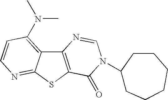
C12=C(SC3=NC=CC(N(C)C)=C13)C(=O)N(C1CCCCCC1)C=N2
